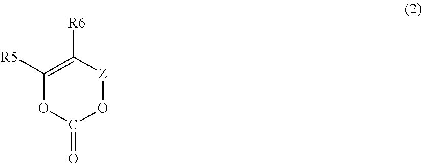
C1([R5])=C([R6])[Z]OC(=O)O1
